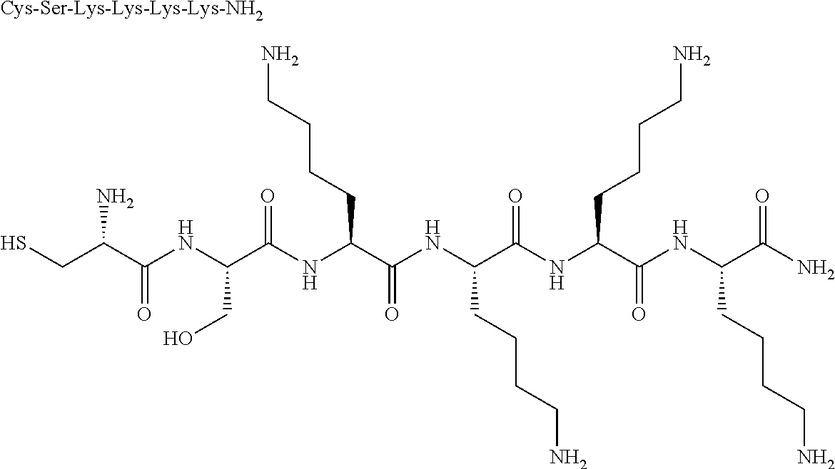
SCC(C(NC(C(NC(C(NC(C(NC(CCCCN)C(NC(C(N)=O)CCCCN)=O)=O)CCCCN)=O)CCCCN)=O)CO)=O)N.[Cys-Ser-Lys-Lys-Lys-Lys-NH2]
